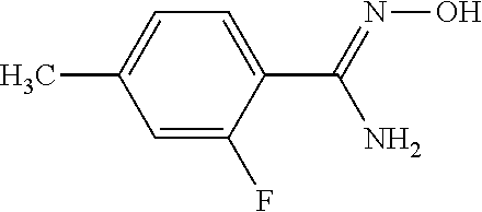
C1=C(F)C(C(=NO)N)=CC=C1C
